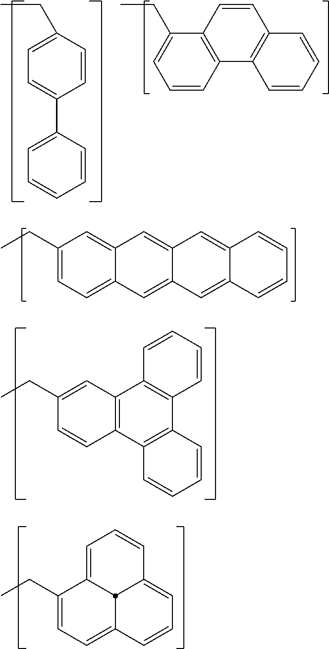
C1(CC)=CC=C2C(=C1)C=C1C(=C2)C=C2C(=C1)C=CC=C2.C12=C(C3=C(C4=C1C=CC=C4)C=CC=C3)C=CC(CC)=C2.C1=C2C(CC)=CC=C3C=CC=C(C=C1)C23.C1(CC)=CC=C(C2=CC=CC=C2)C=C1.C1(CC)=CC=CC2=C1C=CC1=C2C=CC=C1
